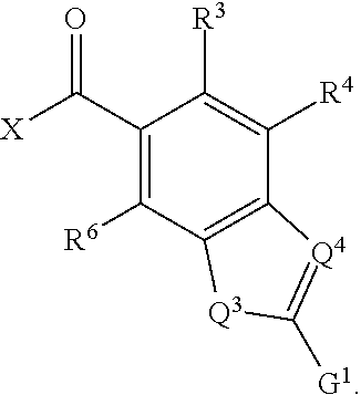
C1([R6])=C(C([X])=O)C([R3])=C([R4])C2=C1[Q3]C([G1])=[Q4]2
